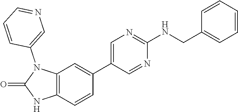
C12=C(C=CC(C3=CN=C(NCC4=CC=CC=C4)N=C3)=C1)NC(=O)N2C1=CN=CC=C1
